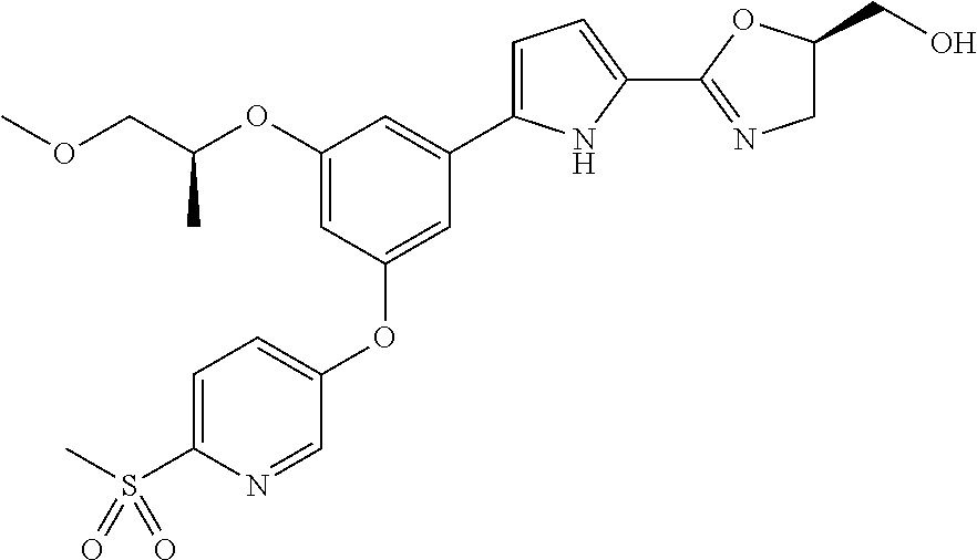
O(CC(OC1=CC(OC2=CC=C(S(C)(=O)=O)N=C2)=CC(C2=CC=C(C3=NCC(CO)O3)N2)=C1)C)C
